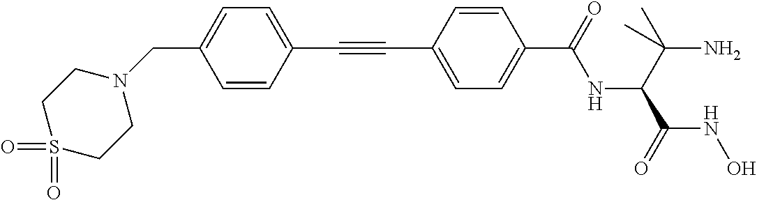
C1=CC(C#CC2=CC=C(C(=O)NC(C(C)(N)C)C(=O)NO)C=C2)=CC=C1CN1CCS(=O)(=O)CC1
